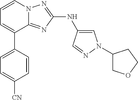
C1=C(C2=CC=CN3C2=NC(NC2=CN(C4COCC4)N=C2)=N3)C=CC([CN])=C1
